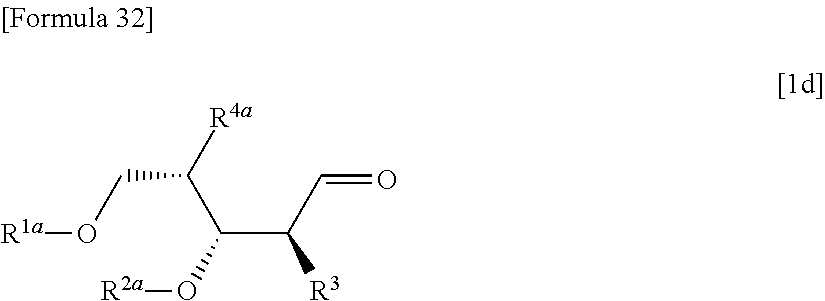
C(CO[R1a])([R4a])C(C(C=O)[R3])O[R2a]
